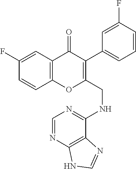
C1=CC2=C(C=C1F)C(=O)C(C1=CC=CC(F)=C1)=C(CNC1=NC=NC3=C1N=CN3)O2
